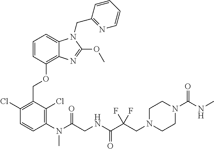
C1=CC(OCC2=C(Cl)C=CC(N(C)C(CNC(C(CN3CCN(C(NC)=O)CC3)(F)F)=O)=O)=C2Cl)=C2C(=C1)N(CC1=NC=CC=C1)C(OC)=N2
